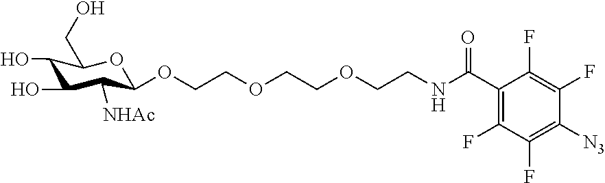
C1([NHAc])C(OCCOCCOCCNC(C2=C(F)C(F)=C([N3])C(F)=C2F)=O)OC(CO)C(O)C1O
